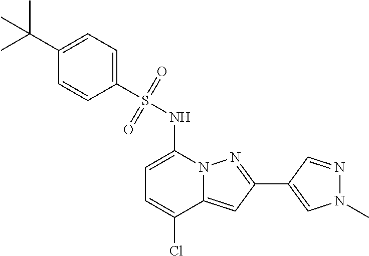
C1(C2=NN3C(=C2)C(Cl)=CC=C3NS(=O)(=O)C2=CC=C(C(C)(C)C)C=C2)=CN(C)N=C1
